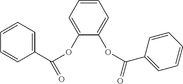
C1=CC=C(C(OC2=CC=CC=C2OC(C2=CC=CC=C2)=O)=O)C=C1
